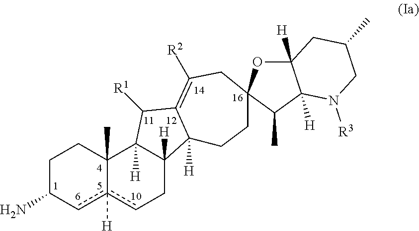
C1C(N)cc2([H])cCC3([H])C([H])(C2(C)C1)C([R1])C1=C([R2])CC2(CCC31[H])OC1([H])C([H])(C2C)N([R3])CC(C)C1
